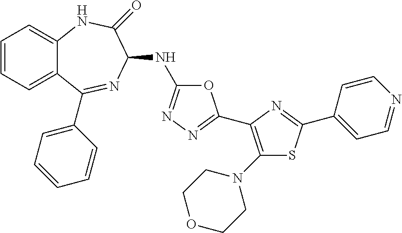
C1=CC=C2C(=C1)NC(=O)C(NC1=NN=C(C3=C(N4CCOCC4)SC(C4=CC=NC=C4)=N3)O1)N=C2C1=CC=CC=C1
